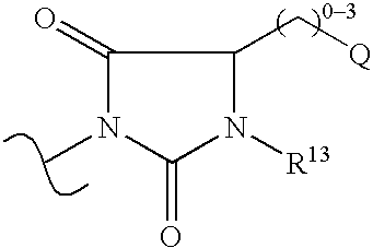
CN1C(=O)N([R13])C(C[Q])C1=O
